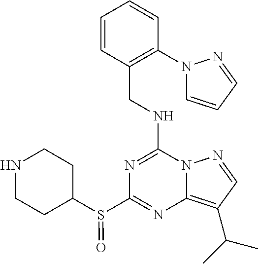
N1=C(NCC2=C(N3C=CC=N3)C=CC=C2)N2C(=C(C(C)C)C=N2)N=C1S(C1CCNCC1)=O
